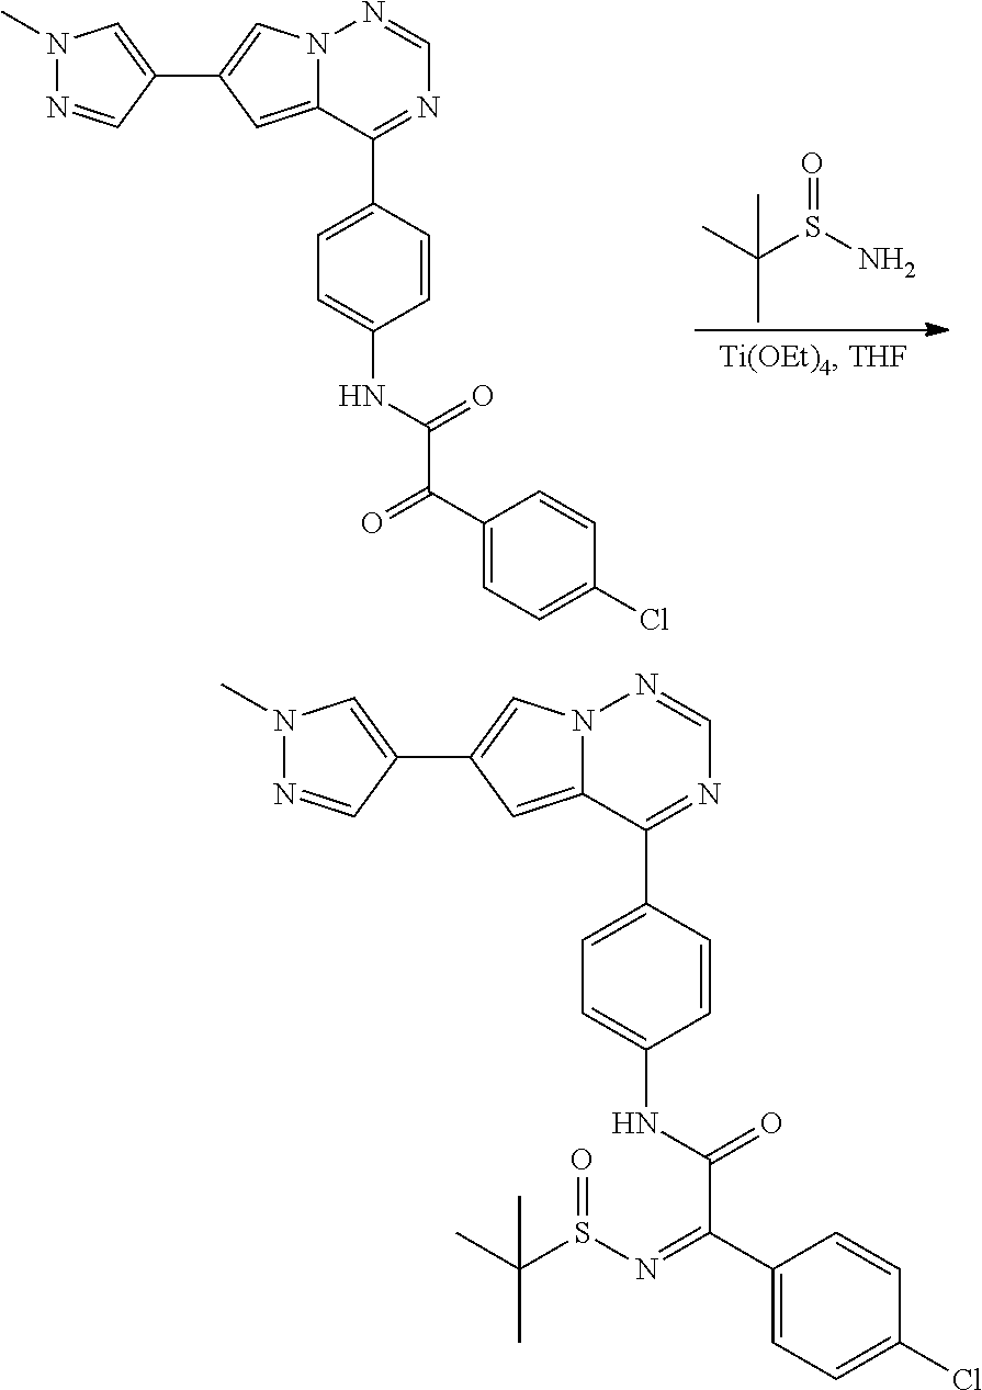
CC(S(N)=O)(C)C.N12C(=CC(C3=CN(C)N=C3)=C1)C(C1=CC=C(NC(C(=O)C3=CC=C(Cl)C=C3)=O)C=C1)=NC=N2.N12C(=CC(C3=CN(C)N=C3)=C1)C(C1=CC=C(NC(C(=NS(=O)C(C)(C)C)C3=CC=C(Cl)C=C3)=O)C=C1)=NC=N2
